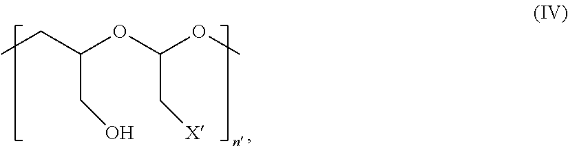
C(CO)(OC(C[X])OC)CC
